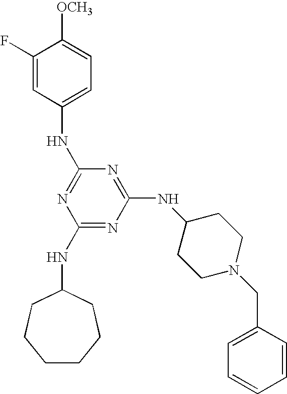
C1(NC2CCCCCC2)=NC(NC2CCN(CC3=CC=CC=C3)CC2)=NC(NC2=CC=C([OCH3])C(F)=C2)=N1
